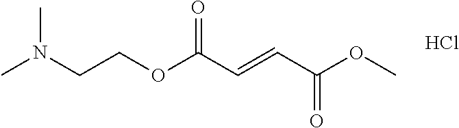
COC(C=CC(OCCN(C)C)=O)=O.Cl
